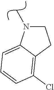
C1CC2=C(Cl)C=CC=C2N1C
